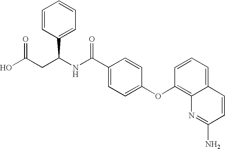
OC(CC(NC(C1=CC=C(OC2=C3C(=CC=C2)C=CC(N)=N3)C=C1)=O)C1=CC=CC=C1)=O
